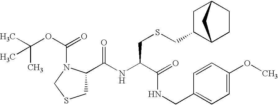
C(OC(=O)N1C(C(NC(C(NCC2=CC=C(OC)C=C2)=O)CSCC2C3CCC(C2)C3)=O)CSC1)(C)(C)C
